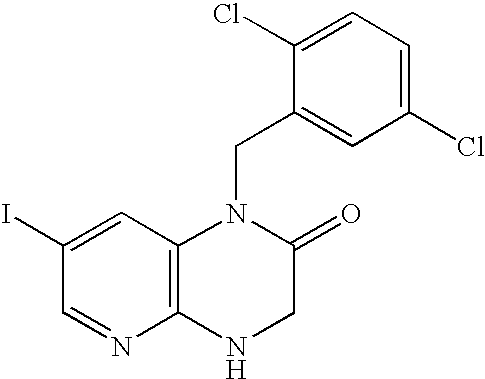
C1=C(I)C=NC2=C1N(CC1=CC(Cl)=CC=C1Cl)C(=O)CN2
